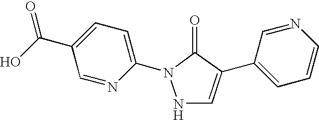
N1C=C(C2=CC=CN=C2)C(=O)N1C1=CC=C(C(O)=O)C=N1
